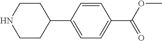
C1CC(C2=CC=C(C(OC)=O)C=C2)CCN1
